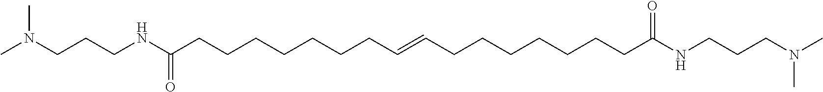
C(CCCCCCC(NCCCN(C)C)=O)C=CCCCCCCCC(NCCCN(C)C)=O
